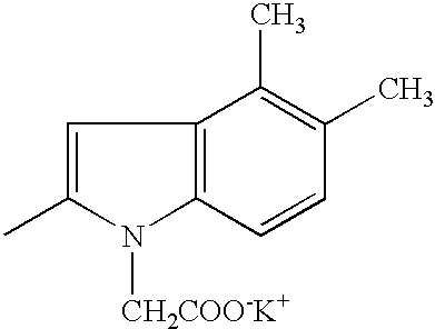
C1=C(C)N([CH2COO-K+])C2=C1C(C)=C(C)C=C2
